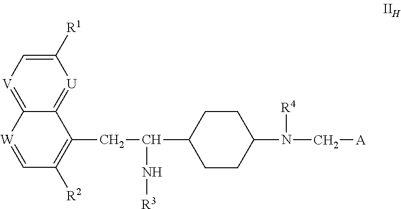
[U]1=C2C(=[V]C=C1[R1])[W]=CC([R2])=C2CC(C1CCC(N(C[A])[R4])CC1)N[R3]
